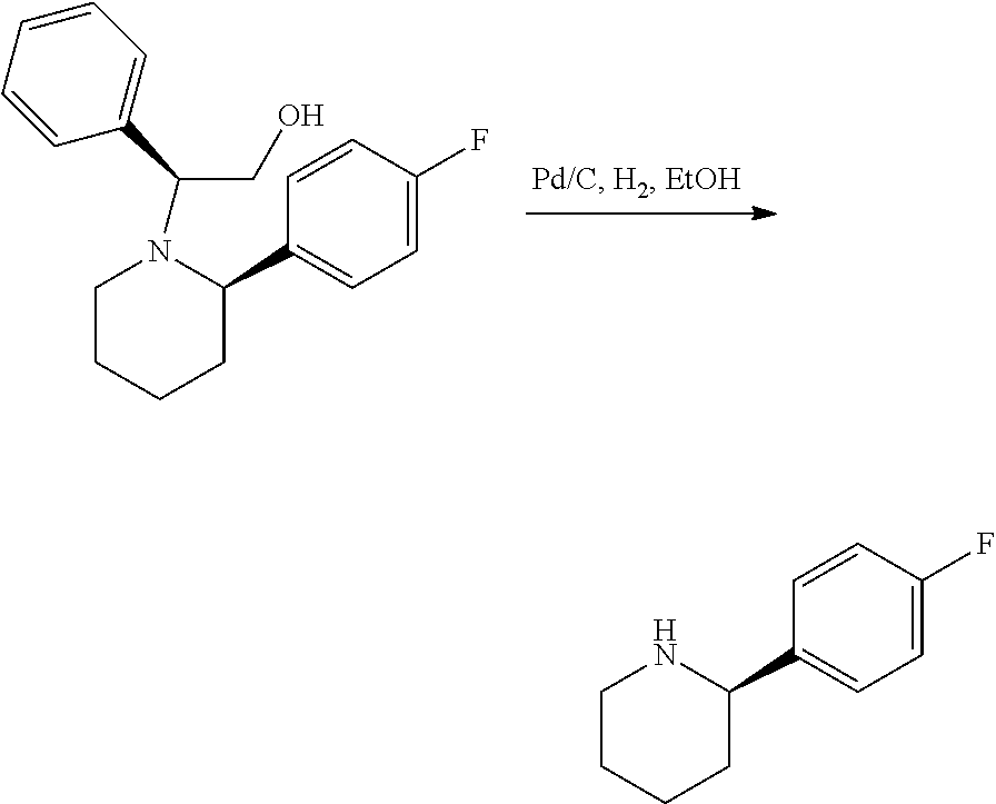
C1CCCC(C2=CC=C(F)C=C2)N1C(CO)C1=CC=CC=C1.C1CCCC(C2=CC=C(F)C=C2)N1
